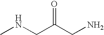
CNCC(CN)=O
